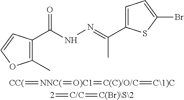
C1(C)=C(C(NN=C(C)C2=CC=C(Br)S2)=O)C=CO1.[CC(]=[NNC(]=[O)C1]=[C(C)/O/C]=[C\1)C].[2]=[C/C]=[C(Br)\S\2]
